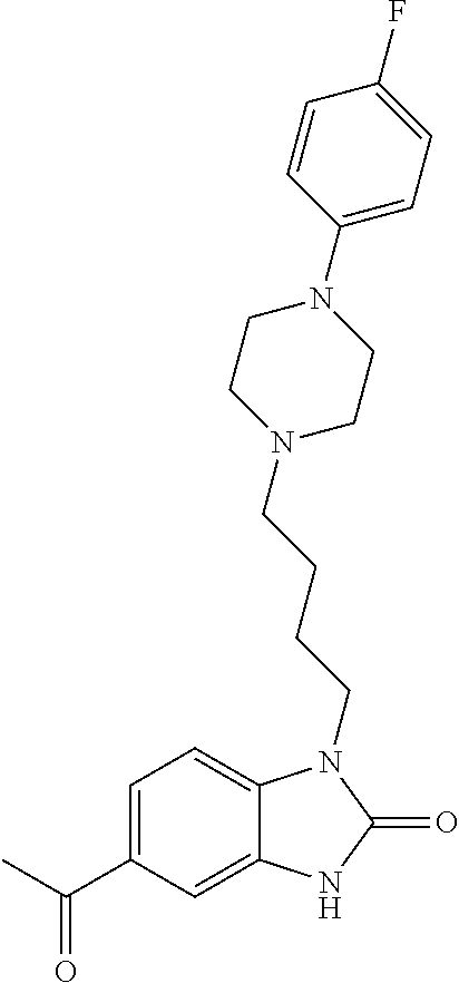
C1=C(C(C)=O)C=C2C(=C1)N(CCCCN1CCN(C3=CC=C(F)C=C3)CC1)C(=O)N2
